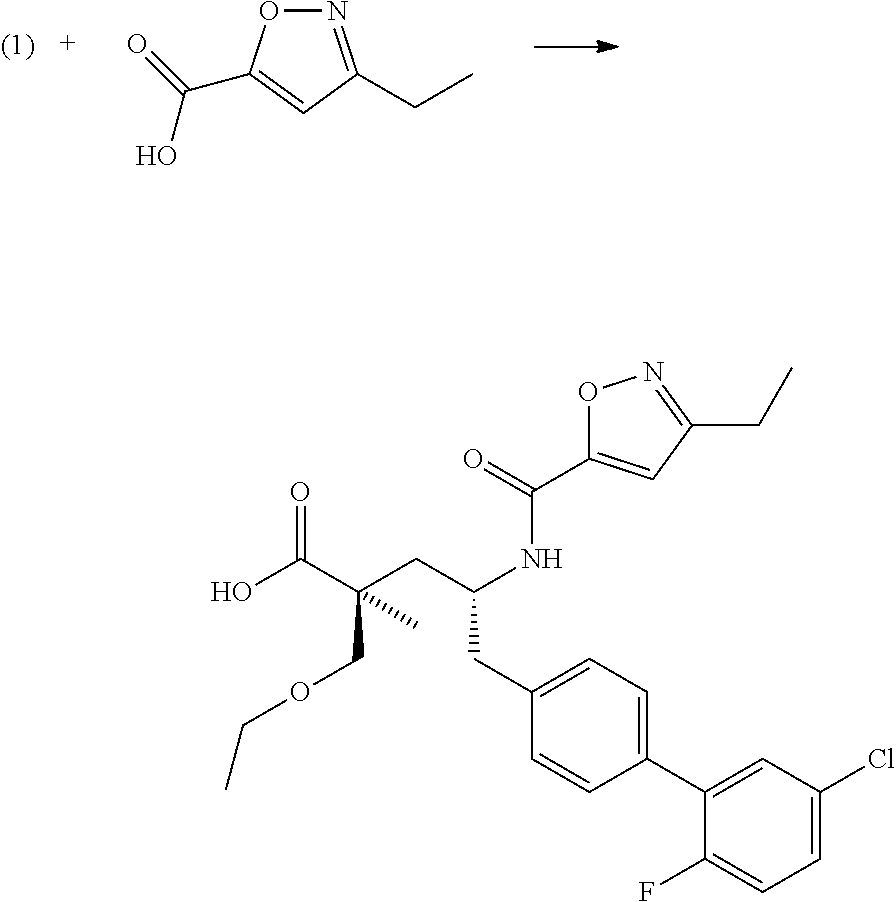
OC(=O)C(CC(NC(=O)C1=CC(CC)=NO1)CC1=CC=C(C2=CC(Cl)=CC=C2F)C=C1)(COCC)C.N1=C(CC)C=C(C(O)=O)O1
